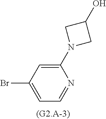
BrC1=CC=NC(N2CC(O)C2)=C1
